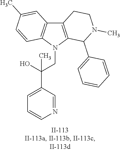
C12=C(N(CC(C3=CC=CN=C3)(O)C)C3=C1C=C(C)C=C3)C(C1=CC=CC=C1)N(C)CC2
